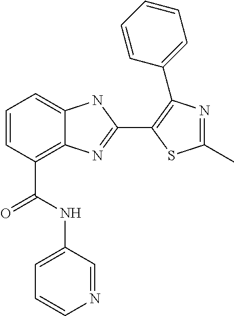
C1=CC(C(NC2=CC=CN=C2)=O)=C2C(=C1)NC(C1=C(C3=CC=CC=C3)N=C(C)S1)=N2
